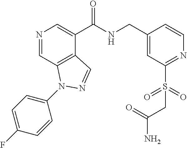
N1=CC2=C(C(C(NCC3=CC(S(=O)(=O)CC(N)=O)=NC=C3)=O)=C1)C=NN2C1=CC=C(F)C=C1
